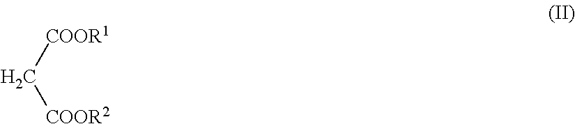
C([COOR1])[COOR2]
